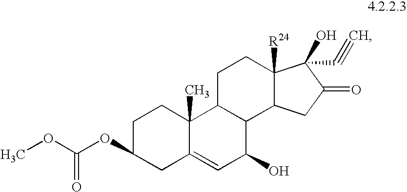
COC(=O)OC1CC2=CC(O)C3C(C2(C)CC1)CCC1([R24])C3CC(=O)C1(O)C#C
